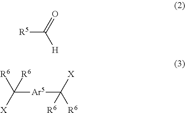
[R5]C(=O)[H].C([Ar5]C([R6])([X])[R6])([X])([R6])[R6]
